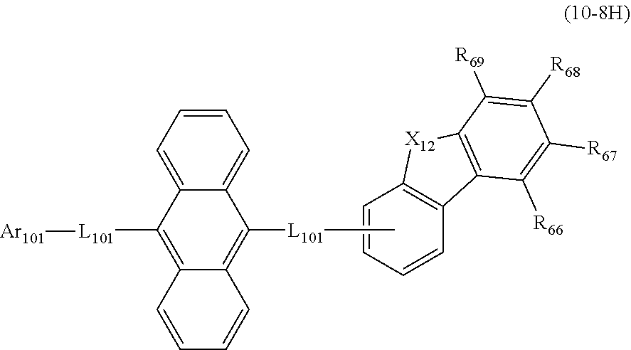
[X12]1C2=C(C=CC=C2)C2=C1C([R69])=C([R68])C([R67])=C2[R66].C1=CC=C2C(=C1)C([L101]C)=C1C(=C2[L101][Ar101])C=CC=C1
